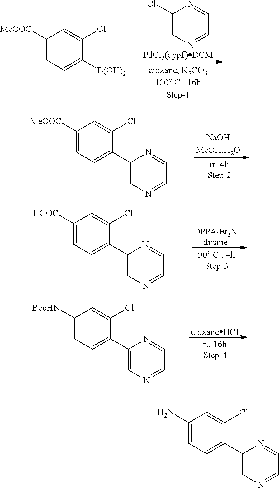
C1(N)=CC=C(C2=CN=CC=N2)C(Cl)=C1.C1([MeOOC])=CC=C([B(OH)2])C(Cl)=C1.[PdCl2(dppf)DCM].C1(Cl)=CN=CC=N1.[NaOHMeOH:H2O].C1([MeOOC])=CC=C(C2=CN=CC=N2)C(Cl)=C1.[DPPA/Et3Ndixane].C1([HOOC])=CC=C(C2=CN=CC=N2)C(Cl)=C1.[dioxaneHCl].C1([BocHN])=CC=C(C2=CN=CC=N2)C(Cl)=C1
